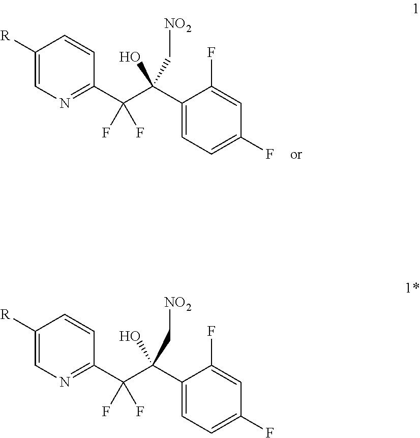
C(C[NO2])(O)(C(C1=NC=C([R])C=C1)(F)F)C1=CC=C(F)C=C1F.C(C[NO2])(O)(C(C1=NC=C([R])C=C1)(F)F)C1=CC=C(F)C=C1F
